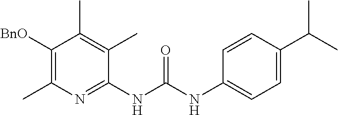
C1(NC(NC2=CC=C(C(C)C)C=C2)=O)=NC(C)=C([BnO])C(C)=C1C
